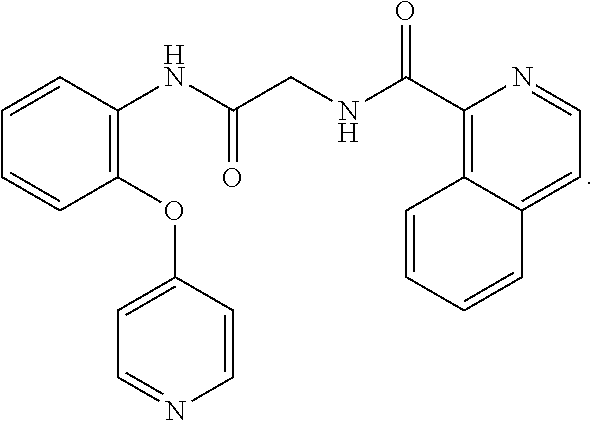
C1(OC2=CC=NC=C2)=C(NC(CNC(=O)C2=C3C(=CC=N2)C=CC=C3)=O)C=CC=C1
